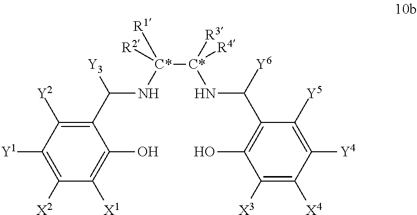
C1(C([Y3])N[C*]([C*](NC(C2=C(O)C([X3])=C([X4])C([Y4])=C2[Y5])[Y6])([R3])[R4])([R1])[R2])=C([Y2])C([Y1])=C([X2])C([X1])=C1O
